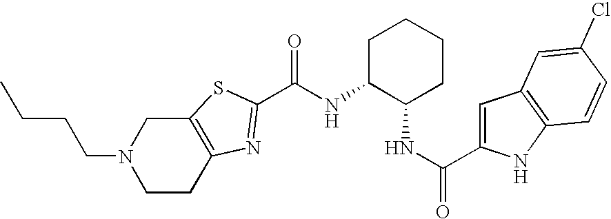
C12=C(SC(C(NC3C(NC(=O)C4=CC5=C(N4)C=CC(Cl)=C5)CCCC3)=O)=N1)CN(CCCC)CC2
